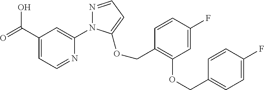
C(C1=CC=NC(N2N=CC=C2OCC2=C(OCC3=CC=C(F)C=C3)C=C(F)C=C2)=C1)(=O)O
